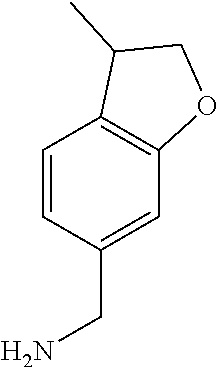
C1=CC(CN)=CC2=C1C(C)CO2
